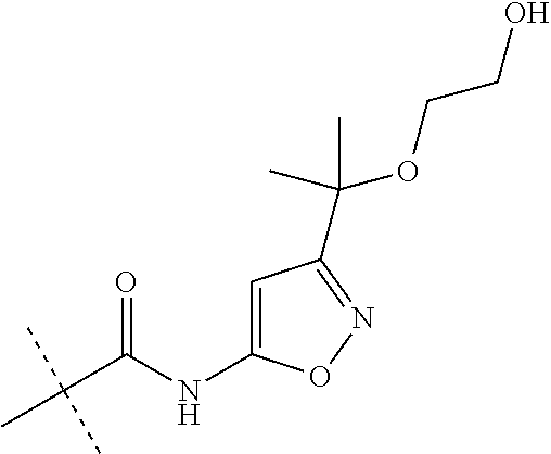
C(C(C)(C)C)(=O)NC1=CC(C(OCCO)(C)C)=NO1
